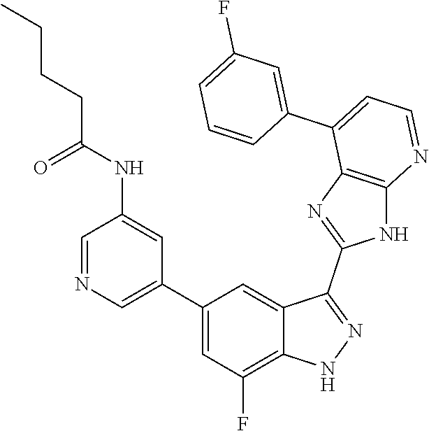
C1=NC=C(C2=CC(F)=C3C(=C2)C(C2=NC4=C(N2)N=CC=C4C2=CC(F)=CC=C2)=NN3)C=C1NC(CCCC)=O
